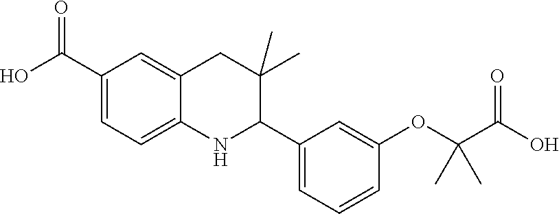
OC(C1=CC=C2C(=C1)CC(C)(C)C(C1=CC=CC(OC(C(O)=O)(C)C)=C1)N2)=O
